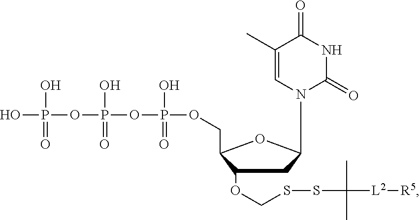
O(P(O)(=O)OCC1C(OCSSC(C)(C)[L2][R5])CC(N2C(=O)NC(=O)C(C)=C2)O1)P(O)(OP(O)(O)=O)=O
